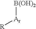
[B(OH)2][Ar][R]
